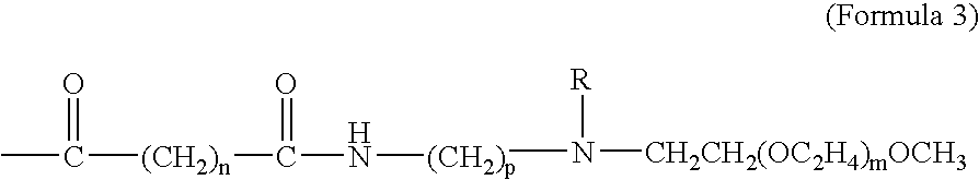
CC([(CH2)n]C(N[(CH2)p])=O)=O.CN([CH2CH2(OC2H4)mOCH3])[R]
